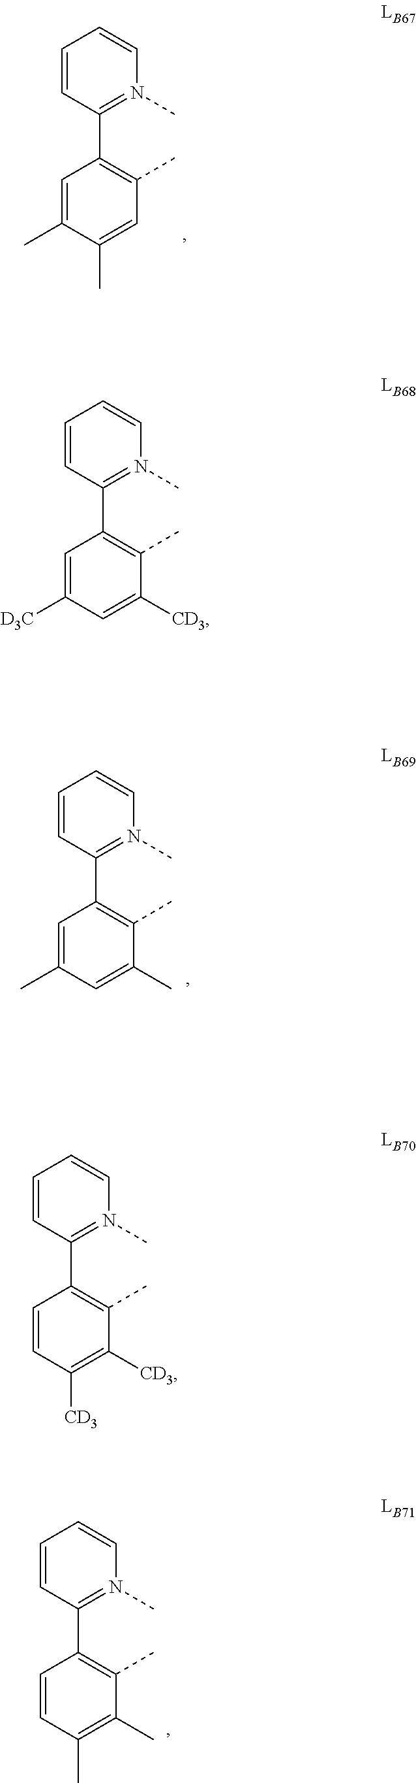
C1=CC(C2=C(C)C=C(C)C(C)=C2)=N(C)C=C1.C1=CC(C2=C(C)C([CD3])=CC([D3C])=C2)=N(C)C=C1.C1=CC(C2=C(C)C(C)=CC(C)=C2)=N(C)C=C1.C1=CC(C2=C(C)C([CD3])=C([CD3])C=C2)=N(C)C=C1.C1=CC(C2=C(C)C(C)=C(C)C=C2)=N(C)C=C1
